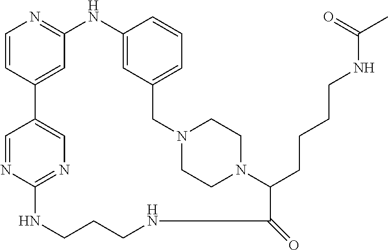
C1=CC2=CC(=N1)NC1=CC(=CC=C1)CN1CCN(CC1)C(CCCCNC(C)=O)C(=O)NCCCNC1=NC=C2C=N1
